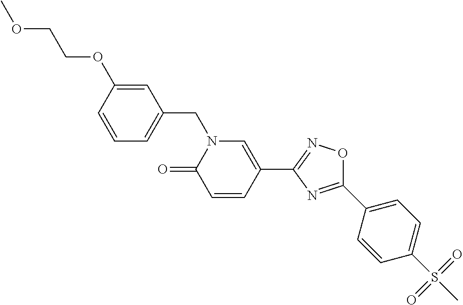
C1=CC(OCCOC)=CC(CN2C(=O)C=CC(C3=NOC(C4=CC=C(S(C)(=O)=O)C=C4)=N3)=C2)=C1
